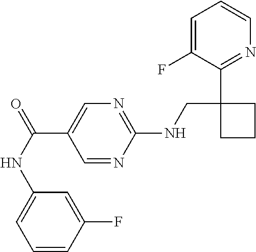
C1(NCC2(C3=NC=CC=C3F)CCC2)=NC=C(C(=O)NC2=CC=CC(F)=C2)C=N1
